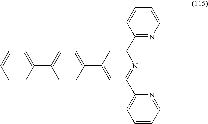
C1=CC(C2=CC(C3=CC=CC=N3)=NC(C3=NC=CC=C3)=C2)=CC=C1C1=CC=CC=C1
